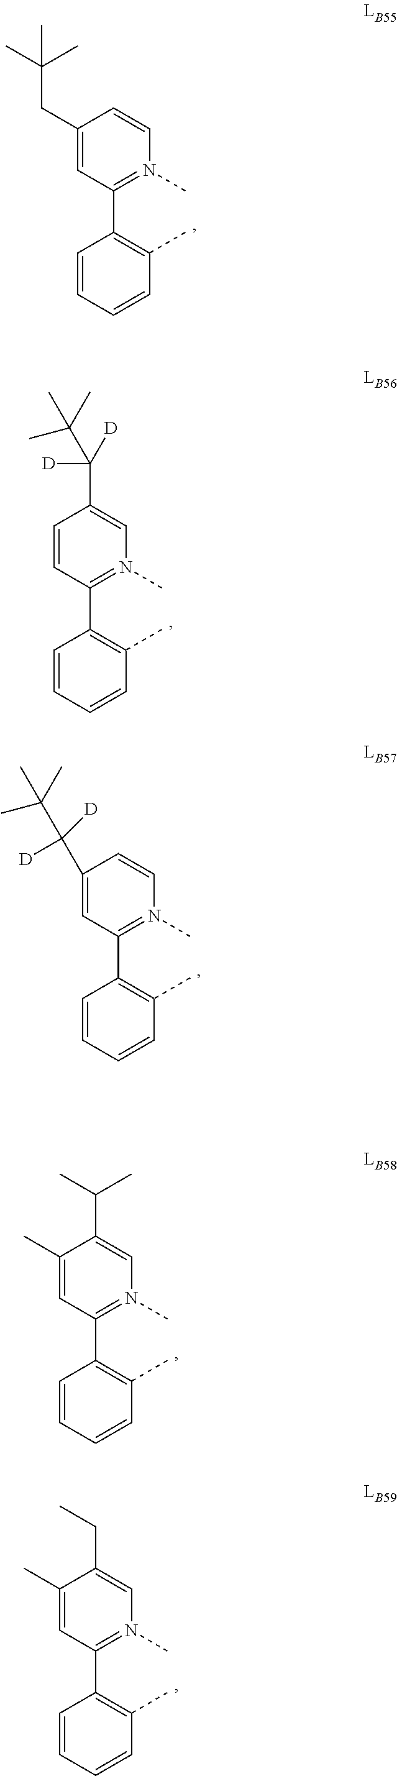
C1(CC(C)(C)C)=CC(C2=C(C)C=CC=C2)=N(C)C=C1.C1=CC(C2=C(C)C=CC=C2)=N(C)C=C1C([D])([D])C(C)(C)C.C1(C([D])([D])C(C)(C)C)=CC(C2=C(C)C=CC=C2)=N(C)C=C1.C1(C)=CC(C2=C(C)C=CC=C2)=N(C)C=C1C(C)C.C1(C)=CC(C2=C(C)C=CC=C2)=N(C)C=C1CC
